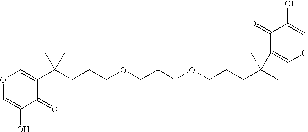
C1(C(CCCOCCCOCCCC(C)(C)C2=COC=C(O)C2=O)(C)C)=COC=C(O)C1=O
